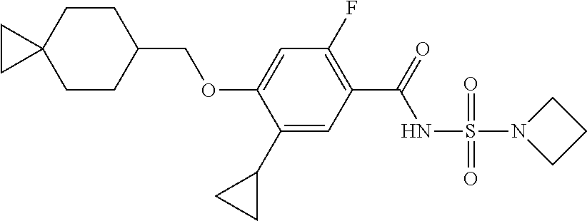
O(C1=CC(F)=C(C(NS(=O)(=O)N2CCC2)=O)C=C1C1CC1)CC1CCC2(CC1)CC2
